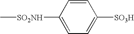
C1([SO2NH]C)=CC=C([SO3H])C=C1
